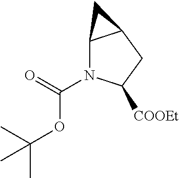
C12N(C(=O)OC(C)(C)C)C([COOEt])CC1C2
